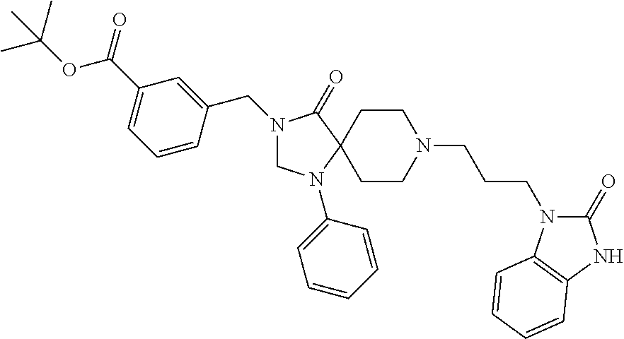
N1(CC2=CC(C(=O)OC(C)(C)C)=CC=C2)CN(C2=CC=CC=C2)C2(C1=O)CCN(CCCN1C(=O)NC3=C1C=CC=C3)CC2
